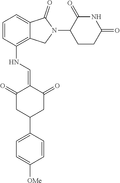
C1=CC(NC=C2C(=O)CC(C3=CC=C([OMe])C=C3)CC2=O)=C2C(=C1)C(=O)N(C1CCC(=O)NC1=O)C2
